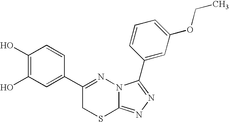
C1(O)=C(O)C=C(C2=NN3C(=NN=C3C3=CC(OCC)=CC=C3)SC2)C=C1
